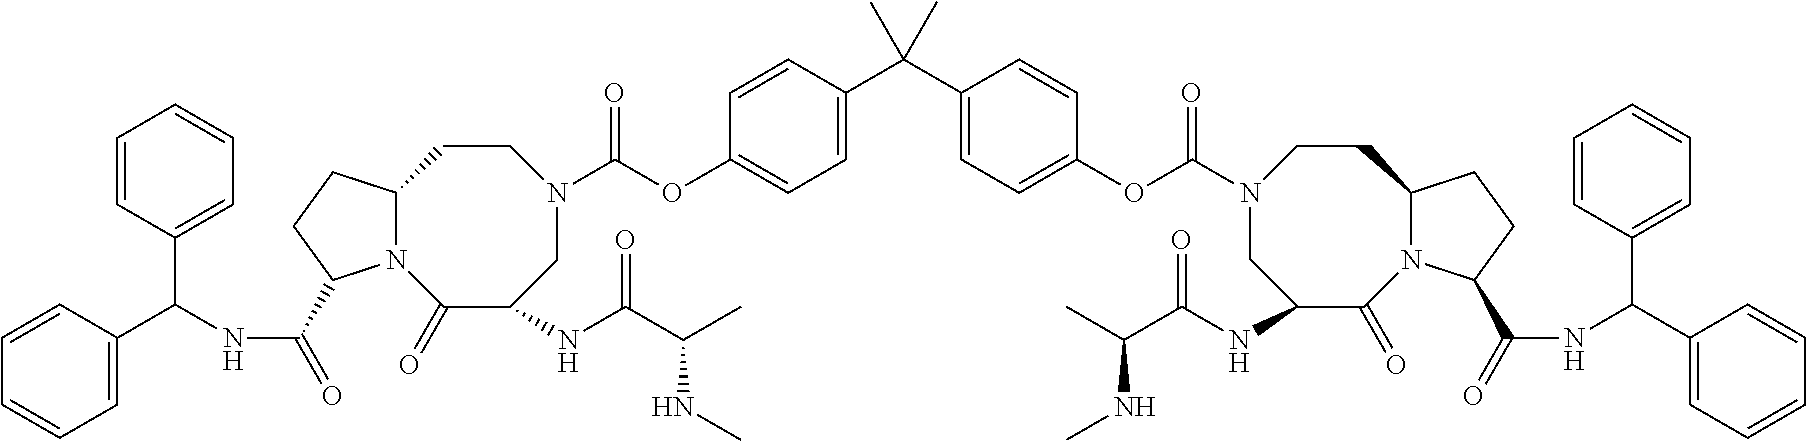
C1=CC(C(NC(=O)C2N3C(CC2)CCN(C(=O)OC2=CC=C(C(C4=CC=C(OC(=O)N5CC(NC(C(C)NC)=O)C(=O)N6C(CC5)CCC6C(=O)NC(C5=CC=CC=C5)C5=CC=CC=C5)C=C4)(C)C)C=C2)CC(NC(C(C)NC)=O)C3=O)C2=CC=CC=C2)=CC=C1
